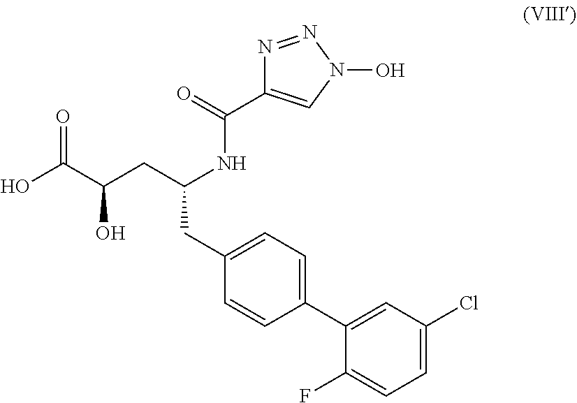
C1(CC(CC(C(O)=O)O)NC(=O)C2=CN(O)N=N2)=CC=C(C2=CC(Cl)=CC=C2F)C=C1
